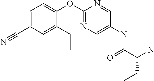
C1=C(C#N)C=C(CC)C(OC2=NC=C(NC(C(N)CC)=O)C=N2)=C1
